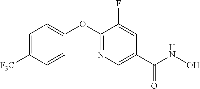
C1=C([F3C])C=CC(OC2=NC=C(C(NO)=O)C=C2F)=C1
